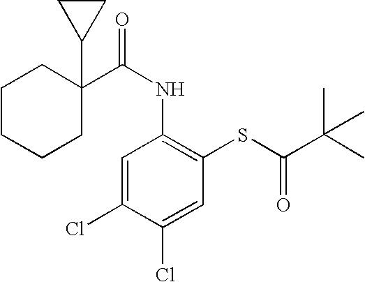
C(NC1=C(SC(=O)C(C)(C)C)C=C(Cl)C(Cl)=C1)(=O)C1(C2CC2)CCCCC1
